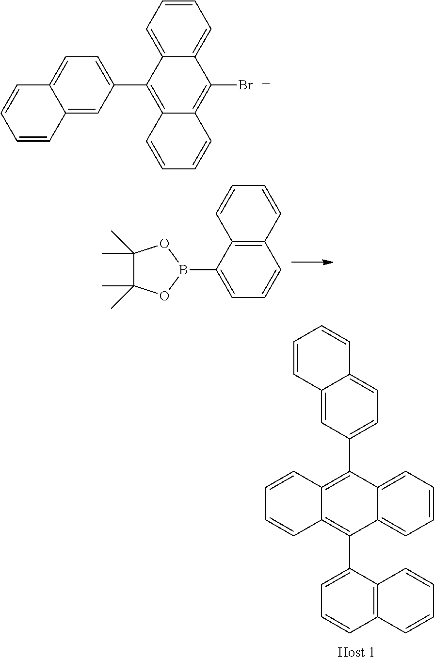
C12=C(C=CC=C1)C=CC=C2B1OC(C)(C)C(C)(C)O1.C1=CC2=C(C3=CC=C4C(=C3)C=CC=C4)C3=CC=CC=C3C(C3=CC=CC4=C3C=CC=C4)=C2C=C1.C12=CC=CC=C1C(Br)=C1C(=C2C2=CC=C3C(=C2)C=CC=C3)C=CC=C1
